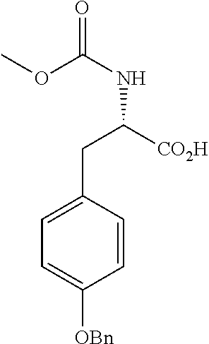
N(C(OC)=O)C(CC1=CC=C([OBn])C=C1)[CO2H]
